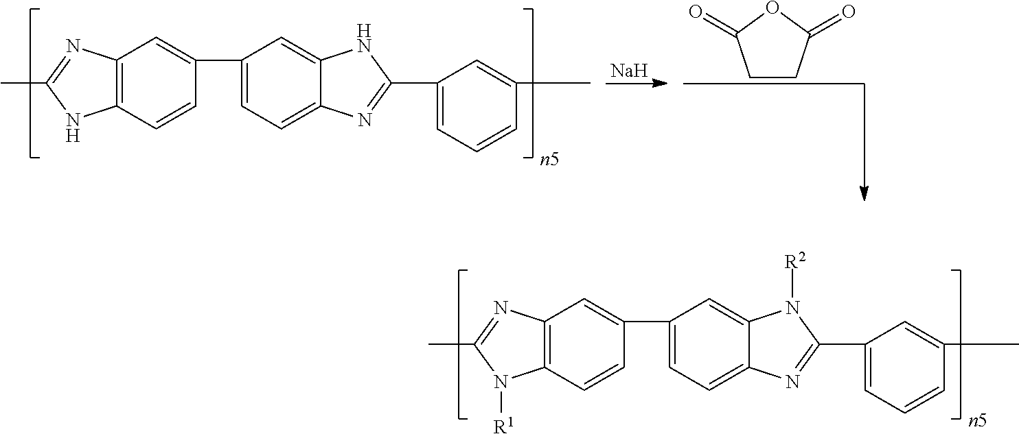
C12=C(C=CC(C3=CC=C4C(=C3)N([R2])C(C3=CC=CC(C)=C3)=N4)=C1)N([R1])C(C)=N2.[Na].C1CC(=O)OC1=O.C12=C(C=CC(C3=CC=C4C(=C3)NC(C3=CC=CC(C)=C3)=N4)=C1)NC(C)=N2
